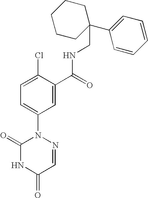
C(C1=CC(N2N=CC(=O)NC2=O)=CC=C1Cl)(=O)NCC1(C2=CC=CC=C2)CCCCC1
